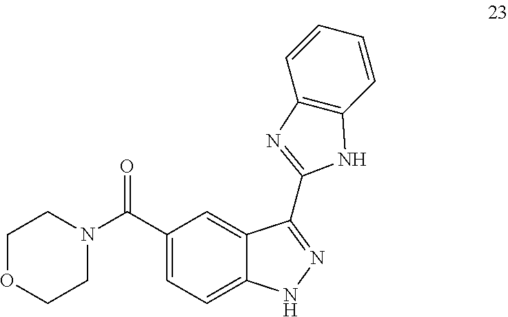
C(C1=CC=C2C(=C1)C(C1=NC3=C(C=CC=C3)N1)=NN2)(N1CCOCC1)=O
